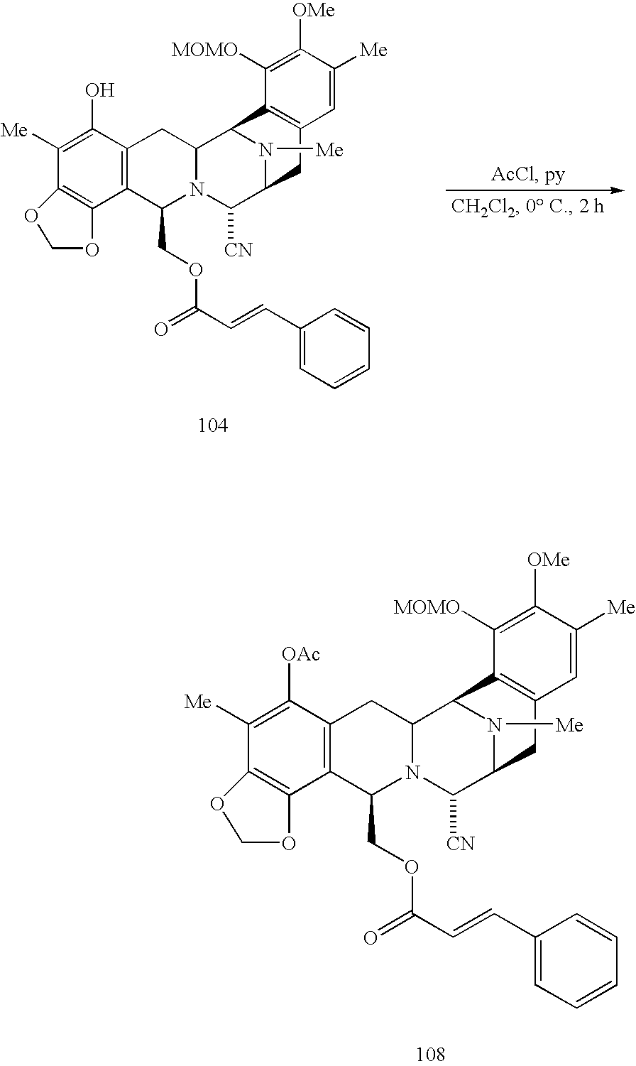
C1([Me])=C([OAc])C2=C(C(COC(=O)C=CC3=CC=CC=C3)N3C(C2)C2C4=C(C=C([Me])C([OMe])=C4[MOMO])CC(C3[CN])N2[Me])C2=C1OCO2.C1([Me])=C(O)C2=C(C(COC(=O)C=CC3=CC=CC=C3)N3C(C2)C2C4=C(C=C([Me])C([OMe])=C4[MOMO])CC(C3[CN])N2[Me])C2=C1OCO2
